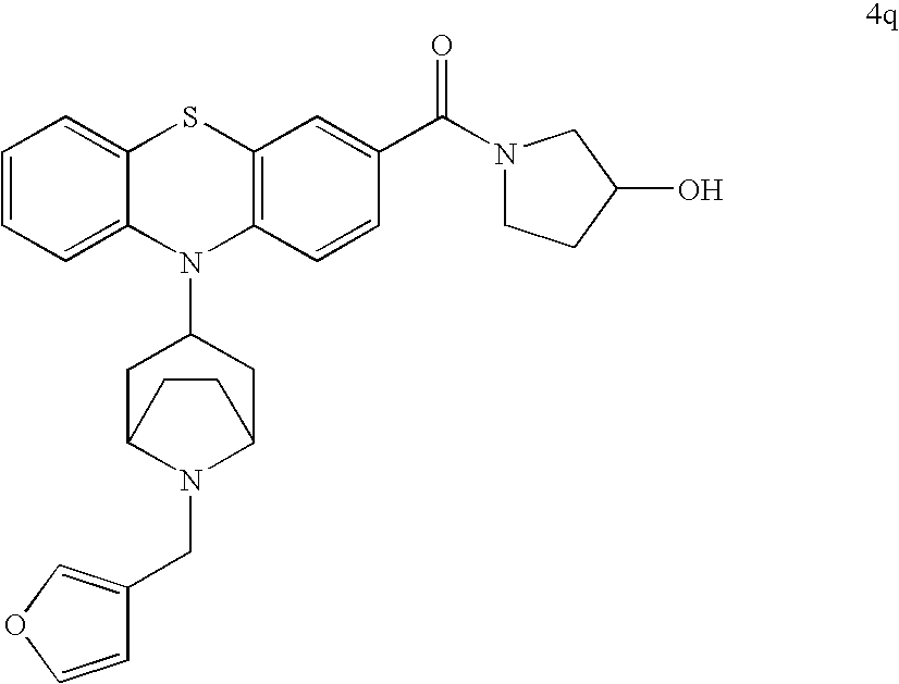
C1=CC=C2C(=C1)SC1=C(N2C2CC3N(CC4=COC=C4)C(C2)CC3)C=CC(C(N2CCC(O)C2)=O)=C1
